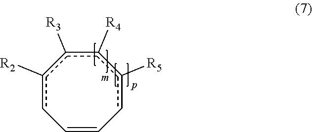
C1=Ccc([R5])c([R4])c([R3])c([R2])c1
